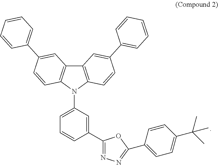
C12=C(N(C3=CC=CC(C4=NN=C(C5=CC=C(C(C)(C)C)C=C5)O4)=C3)C3=C1C=C(C1=CC=CC=C1)C=C3)C=CC(C1=CC=CC=C1)=C2
